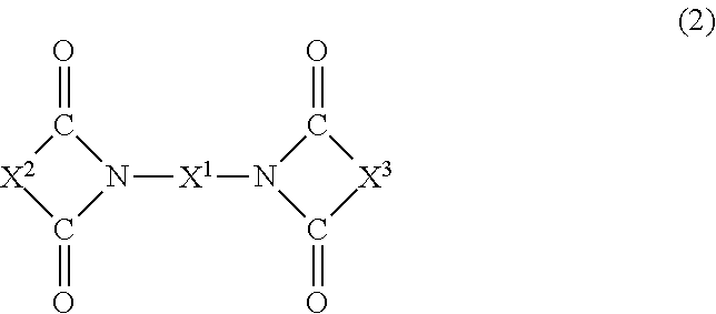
N1([X1]N2C(=O)[X3]C2=O)C(=O)[X2]C1=O
